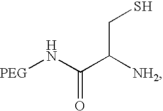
[PEG]NC(C([NH2])CS)=O
